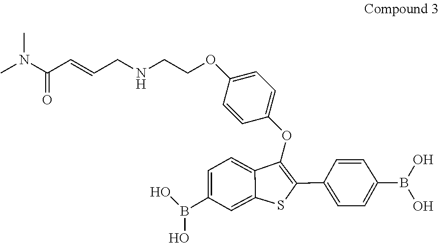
CN(C(C=CCNCCOC1=CC=C(OC2=C(C3=CC=C(B(O)O)C=C3)SC3=CC(B(O)O)=CC=C23)C=C1)=O)C
